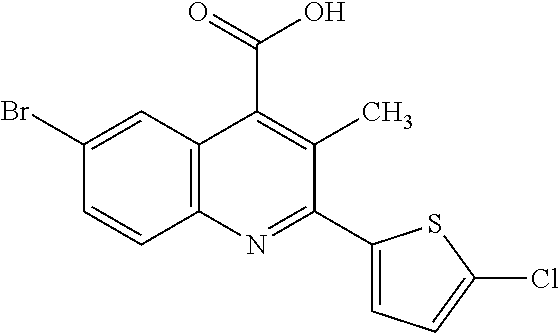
C1(Br)=CC2=C(C=C1)N=C(C1=CC=C(Cl)S1)C(C)=C2C(O)=O
